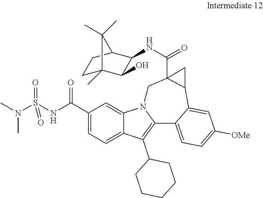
C1(C(NS(N(C)C)(=O)=O)=O)=CC=C2C(=C1)N1C(=C2C2CCCCC2)C2=CC=C([OMe])C=C2C2C(C(NC3C(O)C4(C)CCC3C4(C)C)=O)(C1)C2
